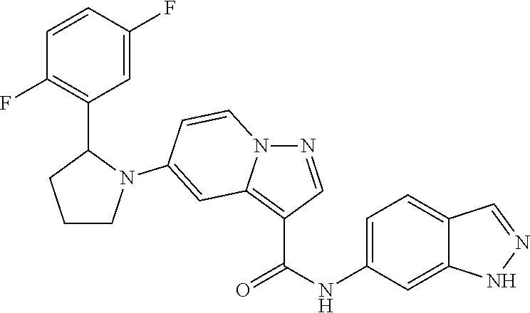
C1CN(C2=CC3=C(C(NC4=CC=C5C(=C4)NN=C5)=O)C=NN3C=C2)C(C2=C(F)C=CC(F)=C2)C1
